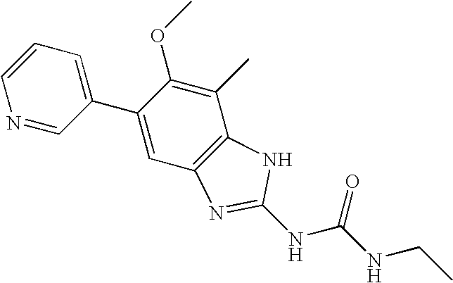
C1=CC=C(C2=CC3=C(C(C)=C2OC)NC(NC(NCC)=O)=N3)C=N1
